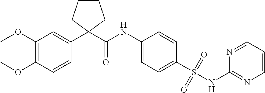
COC1=C(OC)C=CC(C2(C(NC3=CC=C(S(NC4=NC=CC=N4)(=O)=O)C=C3)=O)CCCC2)=C1
